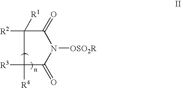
C1([R4])([R3])C(=O)N([OSO2R])C(=O)C1([R1])[R2]
